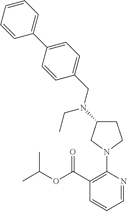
C1=NC(N2CC(N(CC3=CC=C(C4=CC=CC=C4)C=C3)CC)CC2)=C(C(OC(C)C)=O)C=C1
